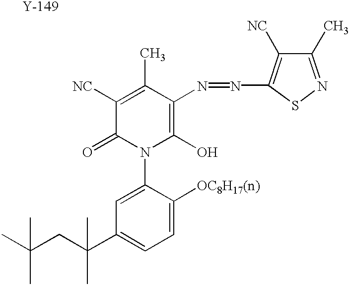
C1([NC])=C(C)C(N=NC2=C([NC])C(C)=NS2)=C(O)N(C2=CC(C(C)(CC(C)(C)C)C)=CC=C2[OC8H17(n)])C1=O.[Y]
